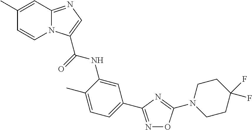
N1=C(C2=CC=C(C)C(NC(=O)C3=CN=C4N3C=CC(C)=C4)=C2)N=C(N2CCC(F)(F)CC2)O1
